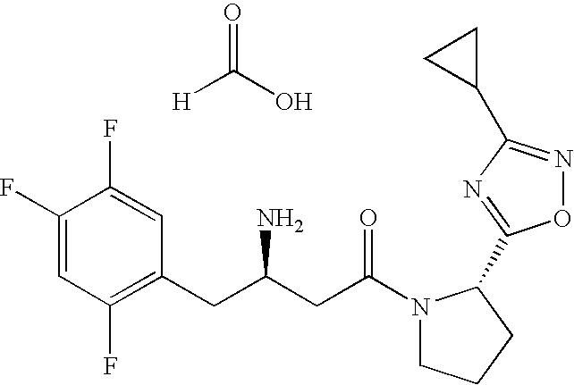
C1(F)=CC(F)=C(CC(CC(N2CCCC2C2=NC(C3CC3)=NO2)=O)N)C=C1F.[H]C(O)=O
